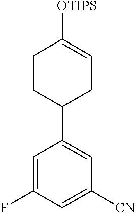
C1=C(F)C=C([CN])C=C1C1CC=C([OTIPS])CC1
